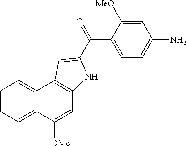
C1=C([OMe])C2=CC=CC=C2C2=C1NC(C(=O)C1=CC=C(N)C=C1[MeO])=C2
